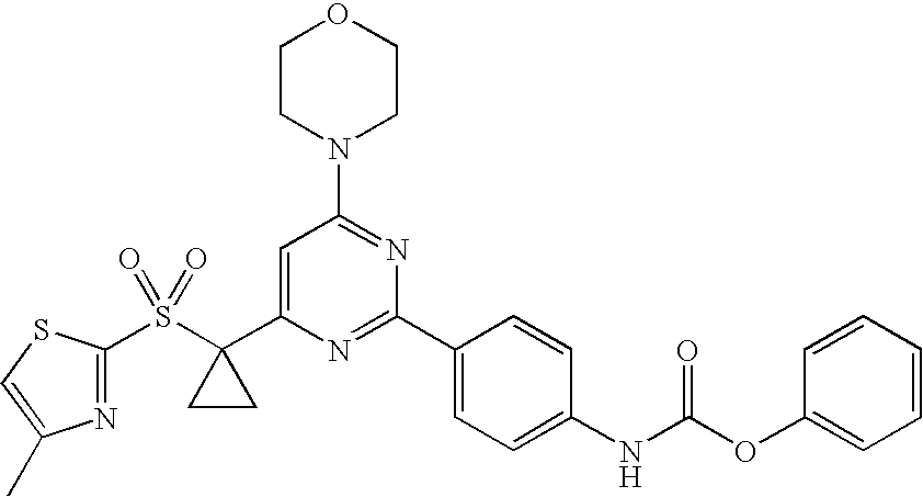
C1CN(C2=NC(C3=CC=C(NC(OC4=CC=CC=C4)=O)C=C3)=NC(C3(S(=O)(=O)C4=NC(C)=CS4)CC3)=C2)CCO1
